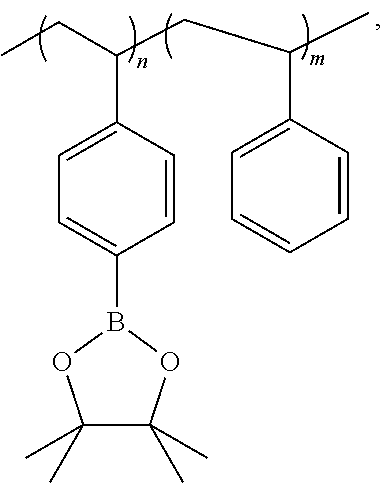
C(C(CC(C)C1=CC=CC=C1)C1=CC=C(B2OC(C)(C)C(C)(C)O2)C=C1)C
